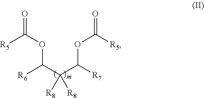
O=C(OC(C(C(OC(=O)[R5])[R7])([R8])[R8])[R6])[R5]
